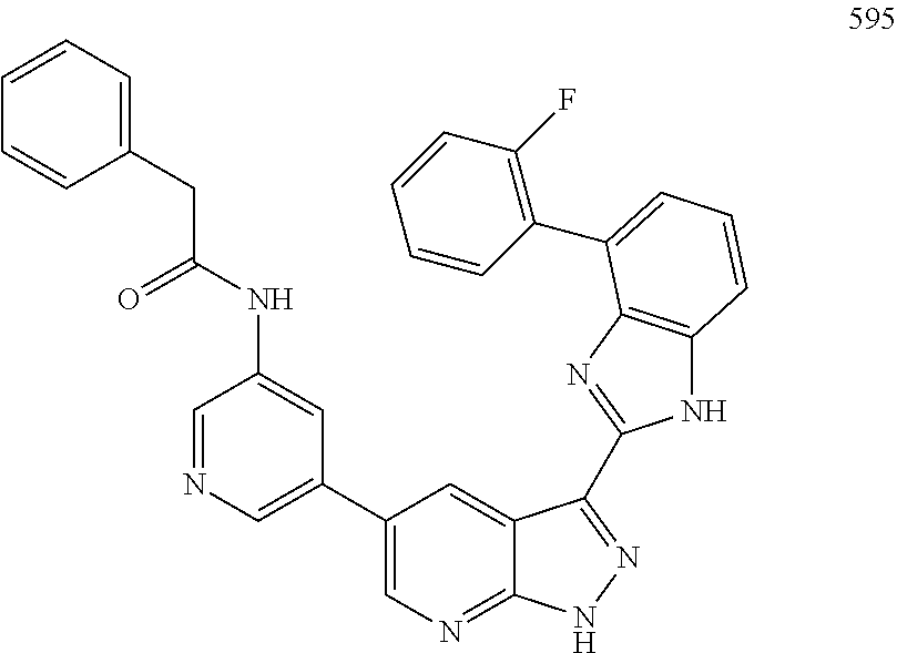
C1=NC=C(C2=CN=C3C(=C2)C(C2=NC4=C(N2)C=CC=C4C2=C(F)C=CC=C2)=NN3)C=C1NC(CC1=CC=CC=C1)=O
